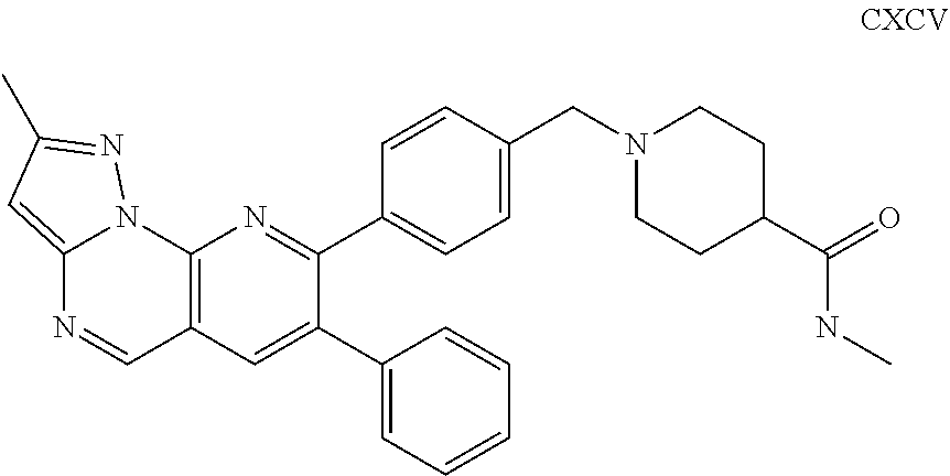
C12=C(C=C(C3=CC=CC=C3)C(C3=CC=C(CN4CCC(C(=O)NC)CC4)C=C3)=N1)C=NC1=CC(C)=NN21
